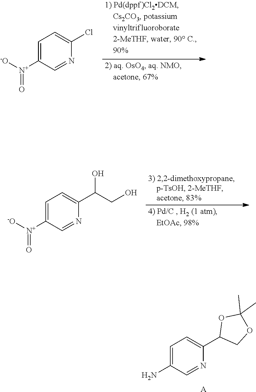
C1([N+](=O)[-O])=CC=C(Cl)N=C1.C1([N+](=O)[-O])=CC=C(C(O)CO)N=C1.CC1(C)OC(C2=CC=C(N)C=N2)CO1.[A]
